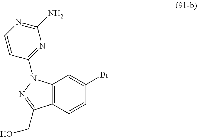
C12=C(C=CC(Br)=C1)C(CO)=NN2C1=NC(N)=NC=C1
